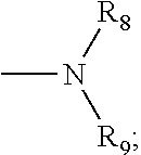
CN([R8])[R9]
